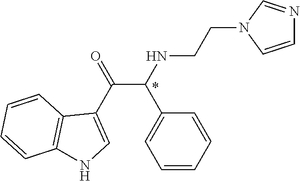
N1(CCNC(C(C2=CNC3=C2C=CC=C3)=O)C2=CC=CC=C2)C=CN=C1
